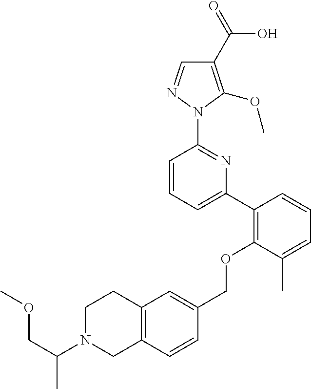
C1(C2=C(OCC3=CC4=C(C=C3)CN(C(COC)C)CC4)C(C)=CC=C2)=CC=CC(N2N=CC(C(=O)O)=C2OC)=N1
